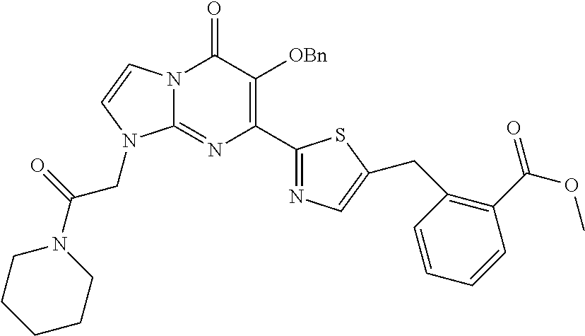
N12C(=NC(C3=NC=C(CC4=C(C(=O)OC)C=CC=C4)S3)=C([OBn])C1=O)N(CC(N1CCCCC1)=O)C=C2
